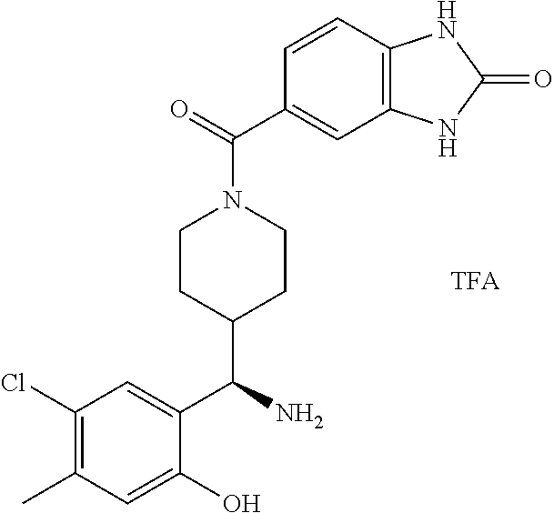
C1(Cl)=C(C)C=C(O)C(C(N)C2CCN(C(=O)C3=CC4=C(C=C3)NC(=O)N4)CC2)=C1
